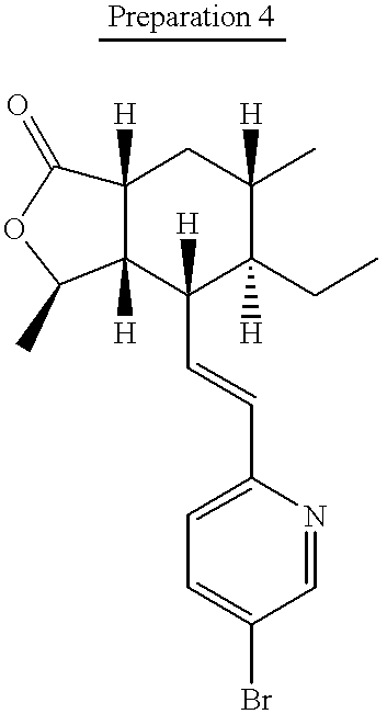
C12([H])C([H])(C(C=CC3=CC=C(Br)C=N3)([H])C(CC)([H])C(C)([H])C1)C(C)OC2=O
